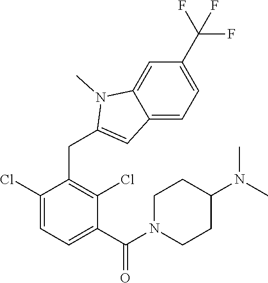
C1(Cl)=CC=C(C(=O)N2CCC(N(C)C)CC2)C(Cl)=C1CC1=CC2=CC=C(C(F)(F)F)C=C2N1C
